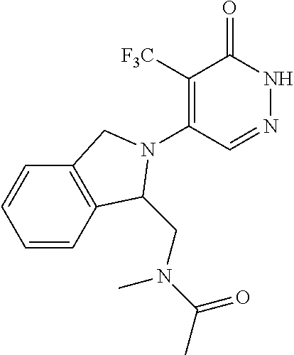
C1([F3C])=C(N2C(CN(C(=O)C)C)C3=C(C=CC=C3)C2)C=NNC1=O
